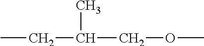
CCC(C)COC
